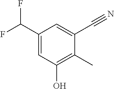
C1(C(F)F)=CC(O)=C(C)C(C#N)=C1
